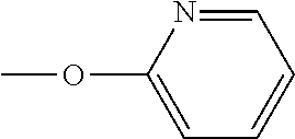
COC1=CC=CC=N1
